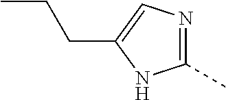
C1(C)=NC=C(CCC)N1
